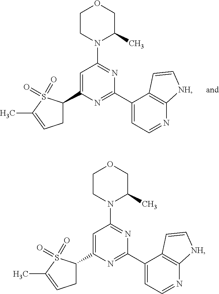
C1(C2CC=C(C)S2(=O)=O)=CC(N2C(C)COCC2)=NC(C2=CC=NC3=C2C=C[NH]3)=N1.C1(C2CC=C(C)S2(=O)=O)=CC(N2C(C)COCC2)=NC(C2=CC=NC3=C2C=C[NH]3)=N1
